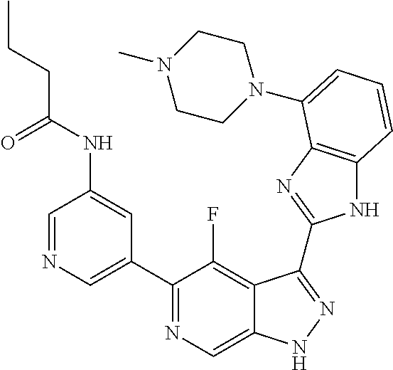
C1=NC=C(C2=NC=C3C(=C2F)C(C2=NC4=C(N2)C=CC=C4N2CCN(C)CC2)=NN3)C=C1NC(CCC)=O
